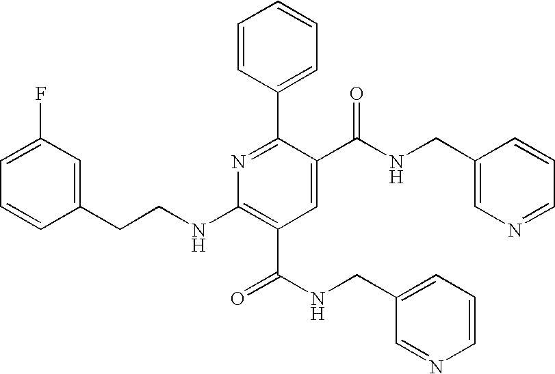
C1=CC(CCNC2=C(C(NCC3=CC=CN=C3)=O)C=C(C(NCC3=CN=CC=C3)=O)C(C3=CC=CC=C3)=N2)=CC(F)=C1
